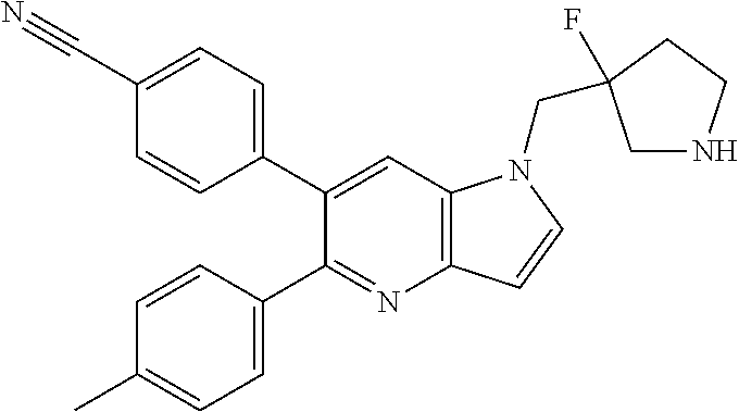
C1(C#N)=CC=C(C2=CC3=C(N=C2C2=CC=C(C)C=C2)C=CN3CC2(F)CNCC2)C=C1
